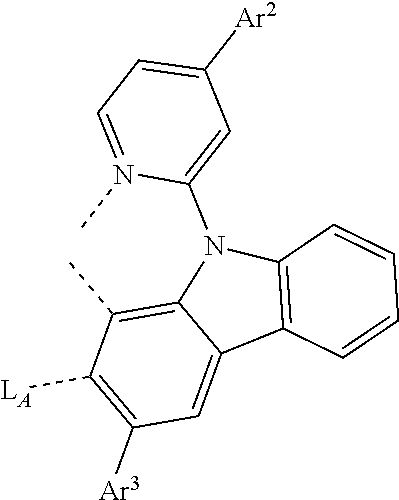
C12=C(C)C([LA])=C([Ar3])C=C1C1=C(N2C2=CC([Ar2])=CC=N2C)C=CC=C1
